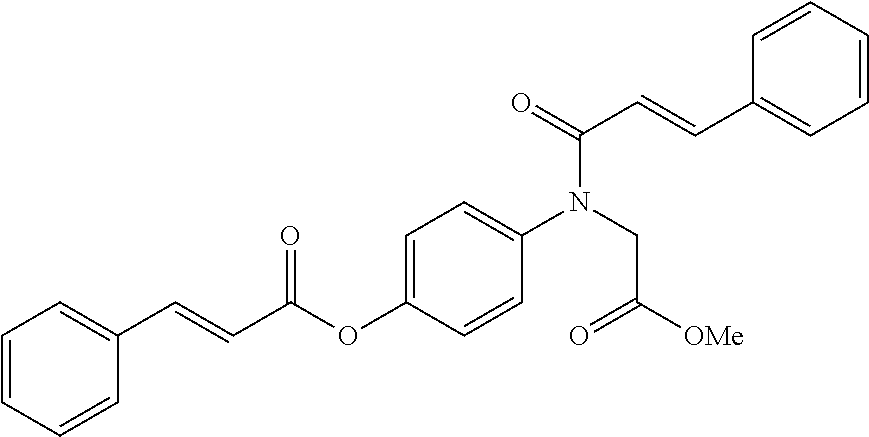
C1=CC=CC=C1C=CC(N(CC([OMe])=O)C1=CC=C(OC(C=CC2=CC=CC=C2)=O)C=C1)=O
